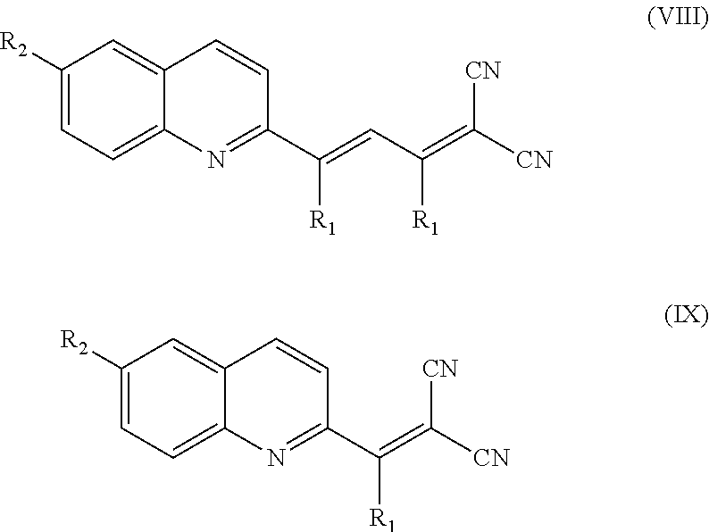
C1([R2])=CC=C2C(=C1)C=CC(C(=CC(=C([CN])[CN])[R1])[R1])=N2.C1([R2])=CC=C2C(=C1)C=CC(C(=C([CN])[CN])[R1])=N2
